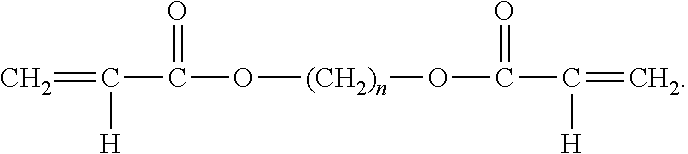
C=C([H])C(=O)O[(CH2)n]OC(C(=C)[H])=O
